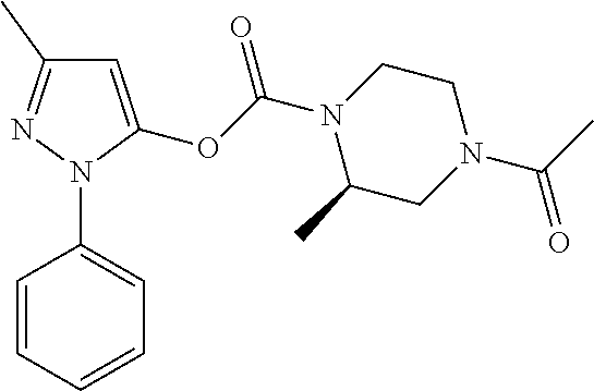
C1=CC=CC=C1N1C(OC(N2C(C)CN(C(C)=O)CC2)=O)=CC(C)=N1
